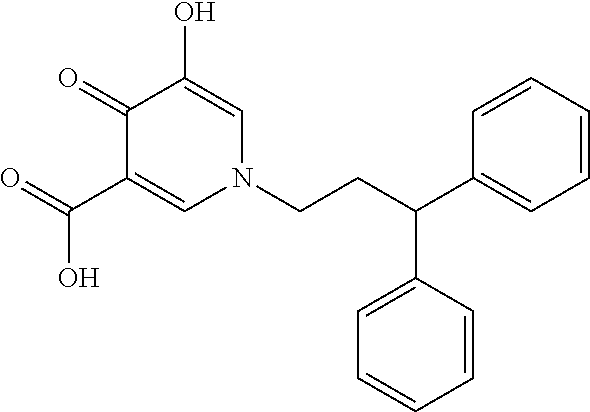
O=C(C1=CN(CCC(C2=CC=CC=C2)C2=CC=CC=C2)C=C(O)C1=O)O
